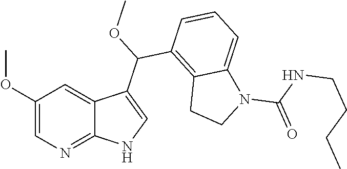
C1(OC)=CN=C2C(=C1)C(C(C1=C3C(=CC=C1)N(C(=O)NCCCC)CC3)OC)=CN2
